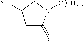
C1C(=O)N([C(CH3)3])CC1N
